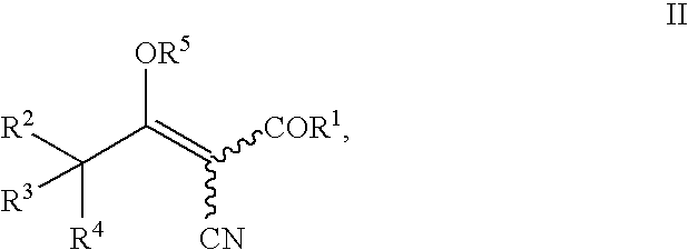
[R2]C(C(=C([COR1])[CN])[OR5])([R4])[R3]
